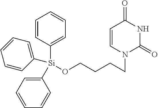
C1=CC([Si](C2=CC=CC=C2)(C2=CC=CC=C2)OCCCCN2C(=O)NC(=O)C=C2)=CC=C1
